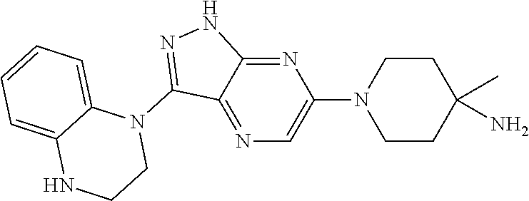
N1(C2=NNC3=NC(N4CCC(N)(C)CC4)=CN=C23)C2=CC=CC=C2NCC1
